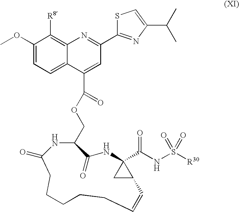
C1(OC)=CC=C2C(=C1[R8])N=C(C1=NC(C(C)C)=CS1)C=C2C(OCC1C(=O)NC2(C(NS([R30])(=O)=O)=O)CC2C=CCCCCCC(=O)N1)=O
